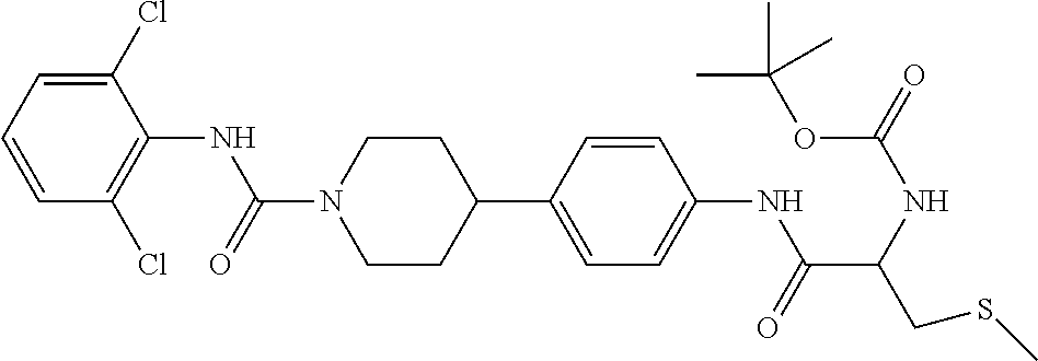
C1(Cl)=CC=CC(Cl)=C1NC(N1CCC(C2=CC=C(NC(=O)C(CSC)NC(OC(C)(C)C)=O)C=C2)CC1)=O
